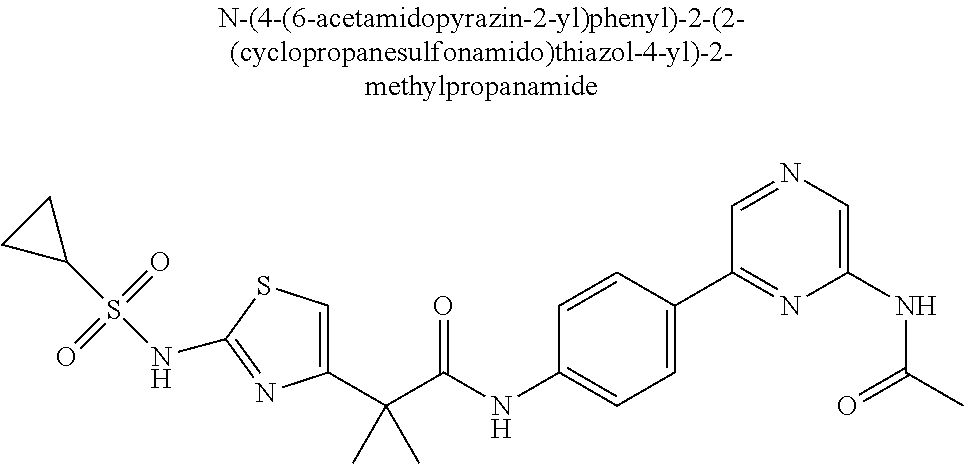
C1(C(C(NC2=CC=C(C3=NC(NC(=O)C)=CN=C3)C=C2)=O)(C)C)=CSC(NS(C2CC2)(=O)=O)=N1
